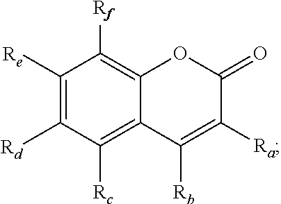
C1([Re])=C([Rd])C([Rc])=C2C(=C1[Rf])OC(=O)C([Ra])=C2[Rb]
